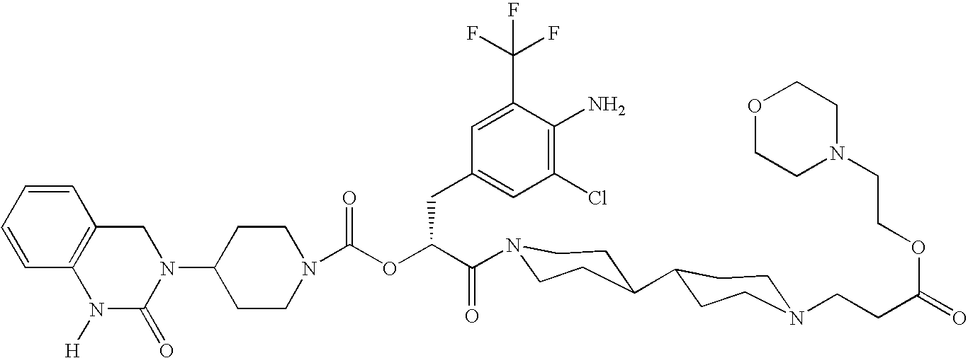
N1(C2CCN(C(OC(C(=O)N3CCC(C4CCN(CCC(=O)OCCN5CCOCC5)CC4)CC3)CC3=CC(Cl)=C(N)C(C(F)(F)F)=C3)=O)CC2)CC2=C(N([H])C1=O)C=CC=C2
